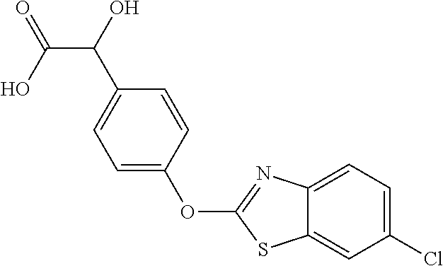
C1(Cl)=CC=C2C(=C1)SC(OC1=CC=C(C(C(O)=O)O)C=C1)=N2
